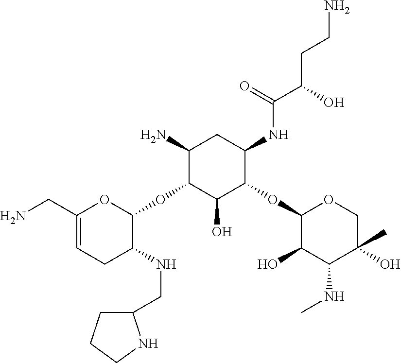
NCC1=CCC(NCC2CCCN2)C(OC2C(O)C(OC3C(O)C(NC)C(C)(O)CO3)C(NC(C(O)CCN)=O)CC2N)O1
